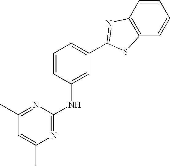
C1(C)=NC(NC2=CC(C3=NC4=C(S3)C=CC=C4)=CC=C2)=NC(C)=C1
